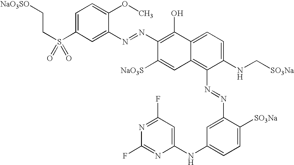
C1=C(S(CC[NaO3SO])(=O)=O)C=C(N=NC2=C(O)C3=CC=C(NC[SO3Na])C(N=NC4=CC(NC5=CC(F)=NC(F)=N5)=CC=C4[SO3Na])=C3C=C2[NaO3S])C(OC)=C1
